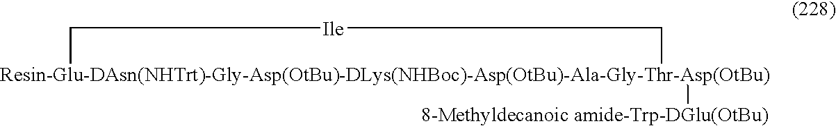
[Resin-Glu-DAsn(NHTrt)-Gly-Asp(OtBu)-DLys(NHBoc)-Asp(OtBu)-Ala-Gly-Thr-Asp(OtBu)]1([8-Methyldecanoic amide-Trp-DGlu(OtBu)])C[Ile]C1
